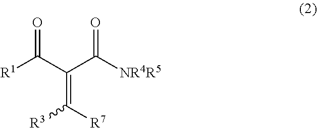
C([NR4R5])(C(C([R1])=O)=C([R7])[R3])=O
